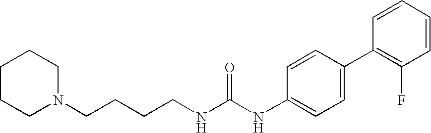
C1CCN(CCCCNC(NC2=CC=C(C3=C(F)C=CC=C3)C=C2)=O)CC1
